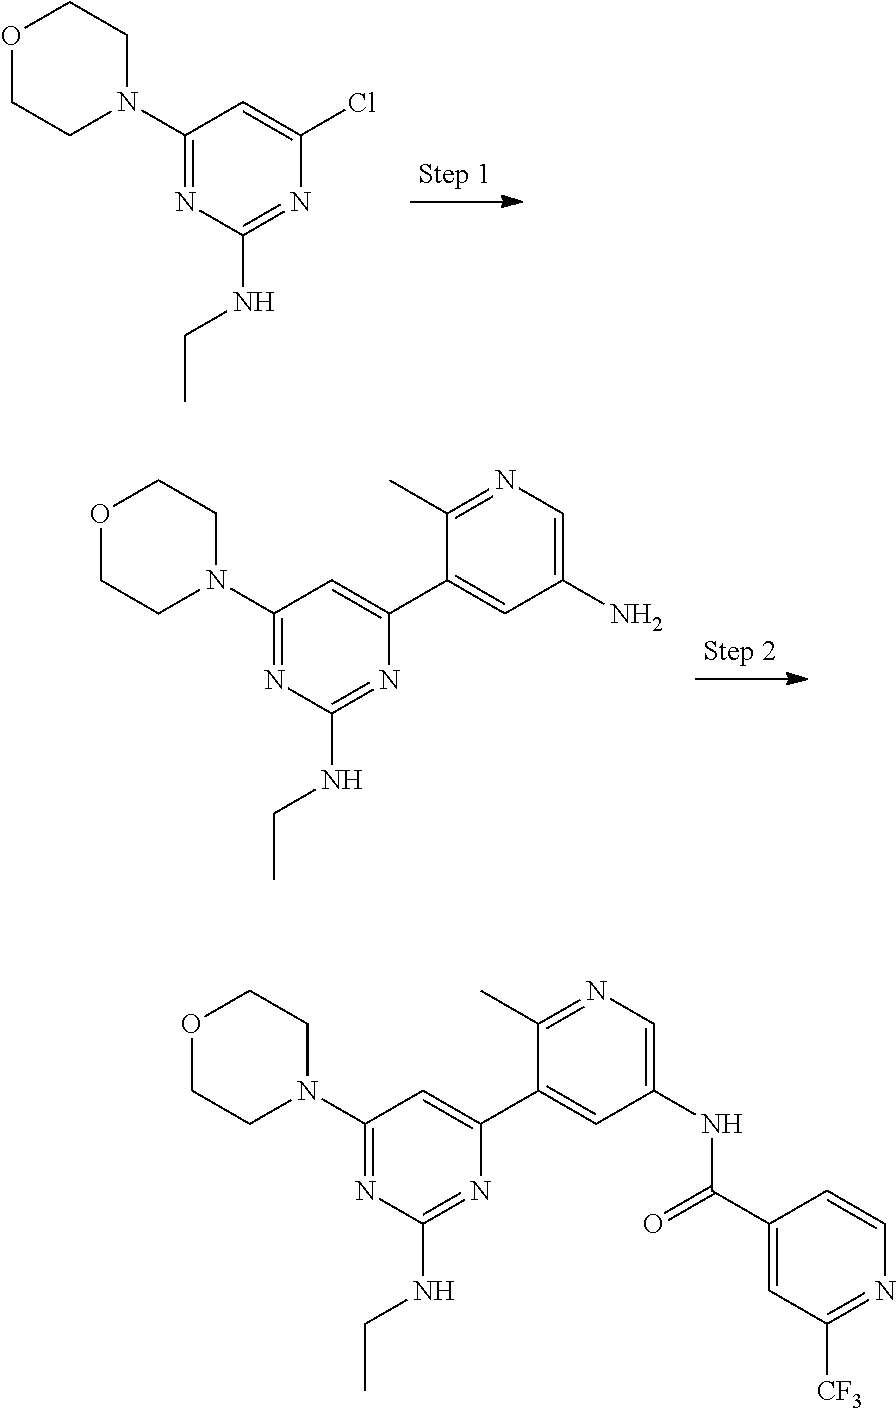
C1(N2CCOCC2)=NC(NCC)=NC(Cl)=C1.C1(N2CCOCC2)=NC(NCC)=NC(C2=CC(N)=CN=C2C)=C1.C1(N2CCOCC2)=NC(NCC)=NC(C2=CC(NC(C3=CC([CF3])=NC=C3)=O)=CN=C2C)=C1
